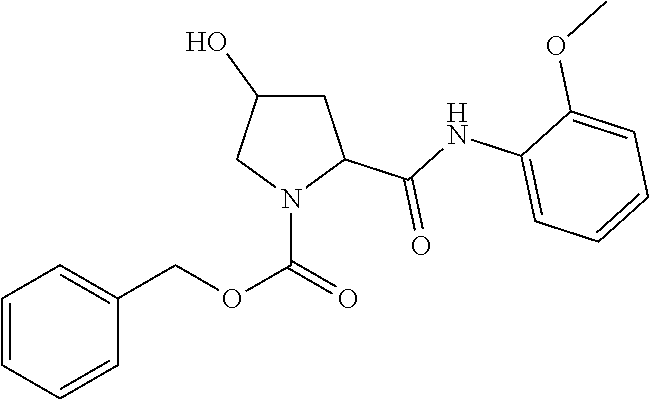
C1C(O)CN(C(=O)OCC2=CC=CC=C2)C1C(NC1=CC=CC=C1OC)=O
